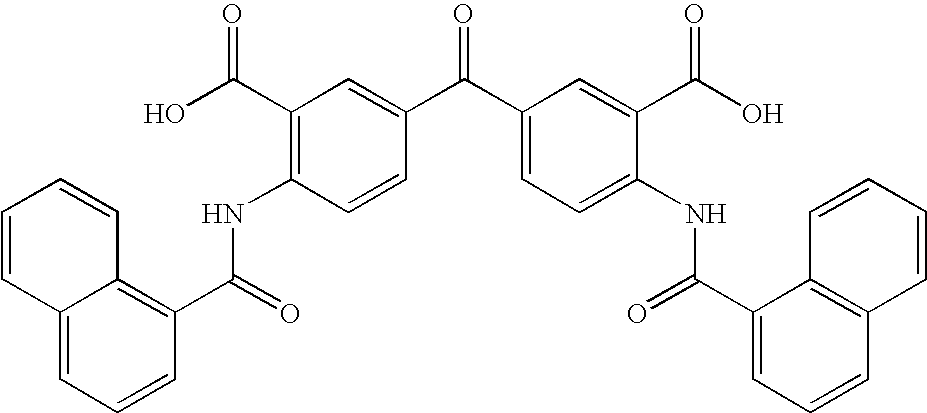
C1(C(O)=O)=C(NC(C2=C3C(=CC=C2)C=CC=C3)=O)C=CC(C(C2=CC=C(NC(C3=CC=CC4=C3C=CC=C4)=O)C(C(O)=O)=C2)=O)=C1
